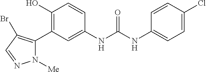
C1(O)=C(C2=C(Br)C=NN2[Me])C=C(NC(NC2=CC=C(Cl)C=C2)=O)C=C1
